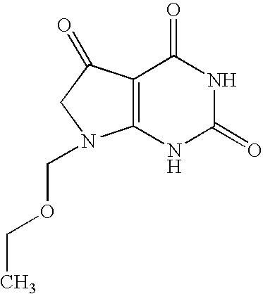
C12=C(C(=O)CN1COCC)C(=O)NC(=O)N2
